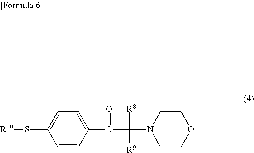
C1=C(S[R10])C=CC(C(=O)C([R8])([R9])N2CCOCC2)=C1
